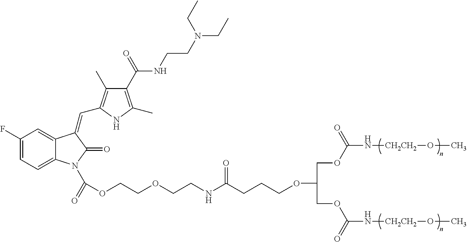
C1(F)=CC=C2C(=C1)C(=CC1=C(C)C(C(NCCN(CC)CC)=O)=C(C)N1)C(=O)N2C(OCCOCCNC(CCCOC(COC(=O)N[CH2CH2]OC)COC(=O)N[CH2CH2]OC)=O)=O
